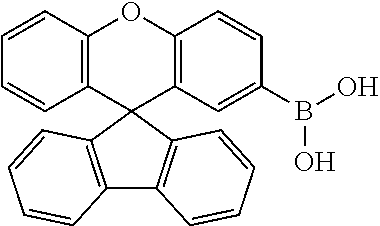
C12=C(C3(C4=C(O1)C=CC(B(O)O)=C4)C1=C(C4=C3C=CC=C4)C=CC=C1)C=CC=C2
